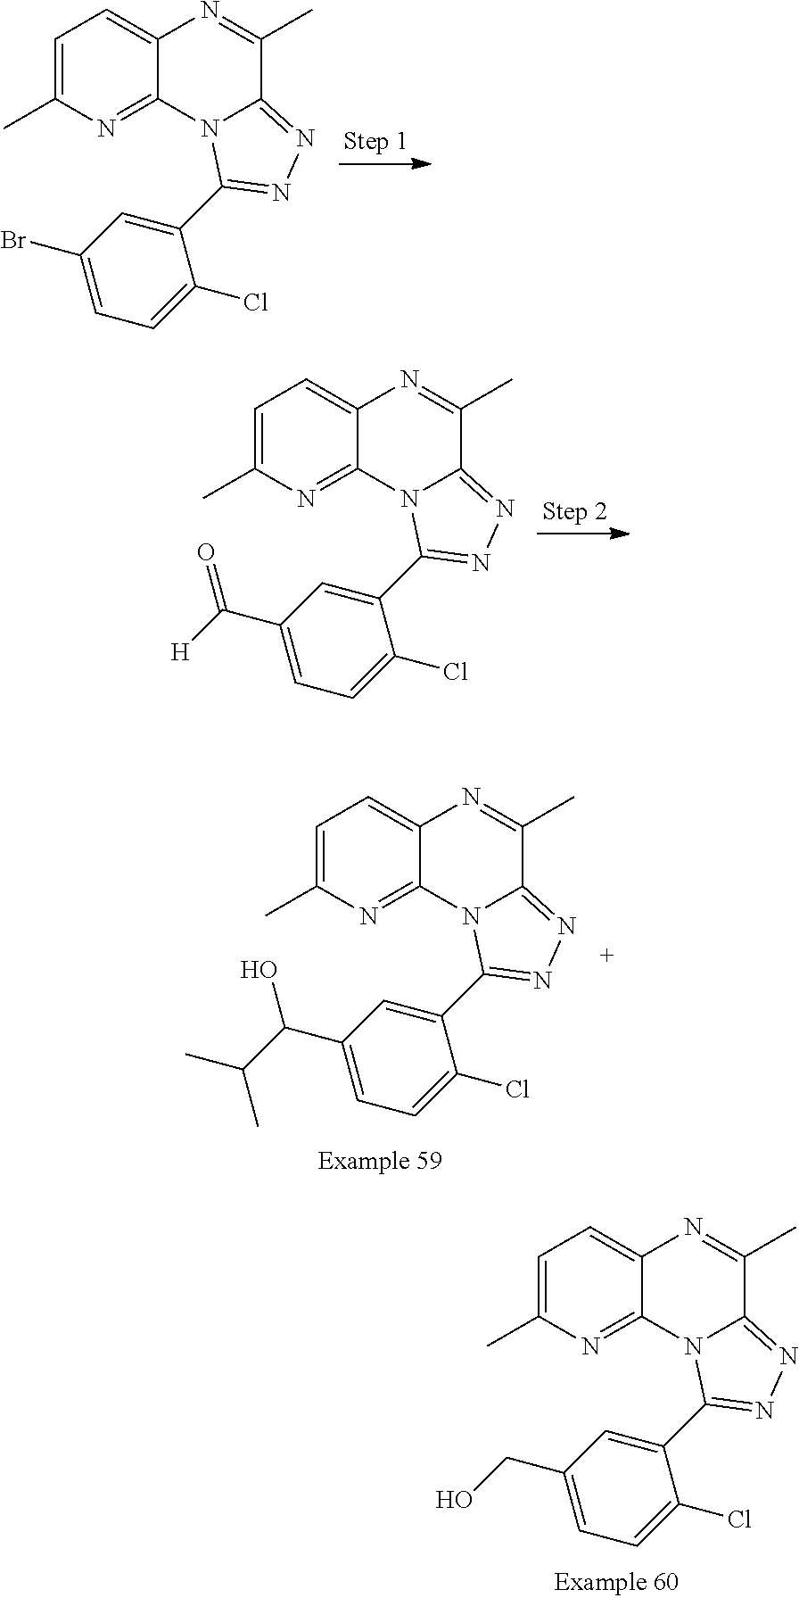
C1=C(C)N=C2C(=C1)N=C(C)C1=NN=C(C3=CC(Br)=CC=C3Cl)N21.C1=C(C)N=C2C(=C1)N=C(C)C1=NN=C(C3=CC(C([H])=O)=CC=C3Cl)N21.C1=C(C)N=C2C(=C1)N=C(C)C1=NN=C(C3=CC(C(C(C)C)O)=CC=C3Cl)N21.C1=C(C)N=C2C(=C1)N=C(C)C1=NN=C(C3=CC(CO)=CC=C3Cl)N21
